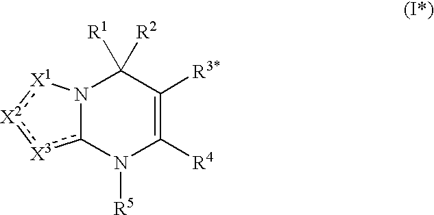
N12c([X3]:[X2]:[X1]1)N([R5])C([R4])=C([R3*])C2([R2])[R1]
